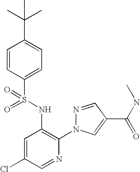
C1=CC(S(=O)(NC2=C(N3N=CC(C(NC)=O)=C3)N=CC(Cl)=C2)=O)=CC=C1C(C)(C)C
